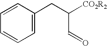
C1=C(CC([CO2R2])C=O)C=CC=C1
